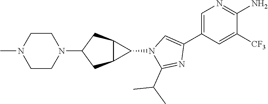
C1=C(C2=CN(C3C4C3CC(N3CCN(C)CC3)C4)C(C(C)C)=N2)C=C([CF3])C(N)=N1
